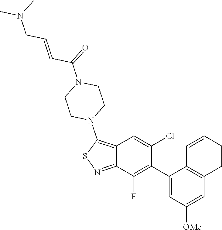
C12=C(N3CCN(C(C=CCN(C)C)=O)CC3)SN=C1C(F)=C(C1=CC([OMe])=CC3=C1C=CCC3)C(Cl)=C2
